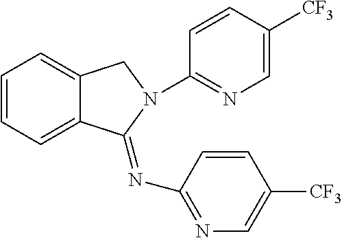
C1=CC=C2C(=C1)CN(C1=NC=C([CF3])C=C1)C2=NC1=NC=C([CF3])C=C1
